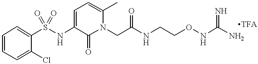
S(NC1=CC=C(C)N(CC(NCCONC(N)=N)=O)C1=O)(=O)(=O)C1=CC=CC=C1Cl.[TFA]
